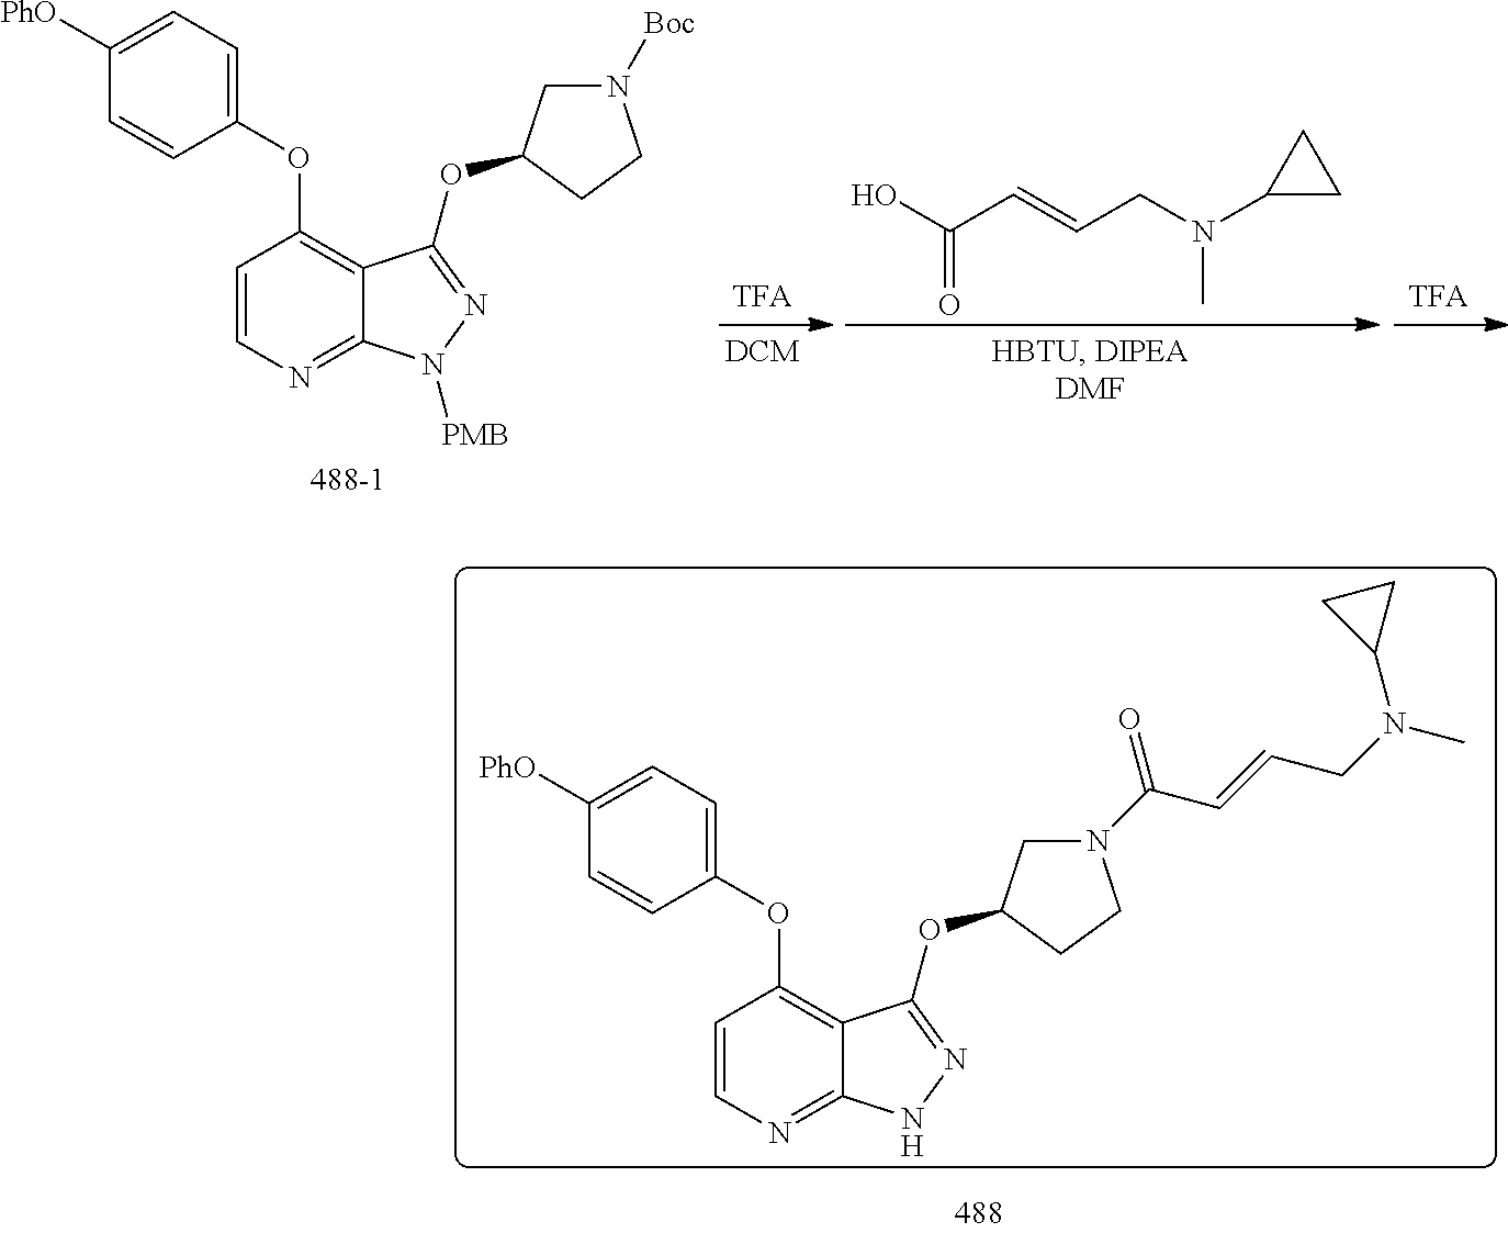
C1=CN=C2C(=C1OC1=CC=C([PhO])C=C1)C(OC1CN([Boc])CC1)=NN2[PMB].O=C(O)C=CCN(C1CC1)C.C1=CN=C2C(=C1OC1=CC=C([PhO])C=C1)C(OC1CN(C(C=CCN(C)C3CC3)=O)CC1)=NN2
